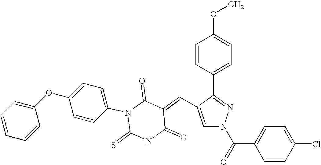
C1(C2=CC=C(OC)C=C2)=NN(C(=O)C2=CC=C(Cl)C=C2)C=C1C=C1C(=O)N(C2=CC=C(OC3=CC=CC=C3)C=C2)C(=S)NC1=O
